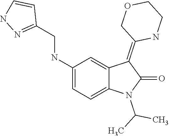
C1(NCC2=NNC=C2)=CC=C2C(=C1)C(=C1COCCN1)C(=O)N2C(C)C
